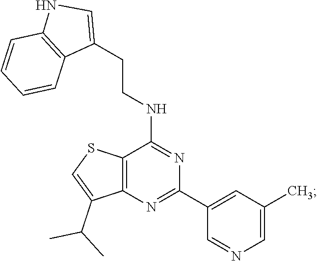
C1(C2=CC(C)=CN=C2)=NC2=C(SC=C2C(C)C)C(NCCC2=CNC3=C2C=CC=C3)=N1
